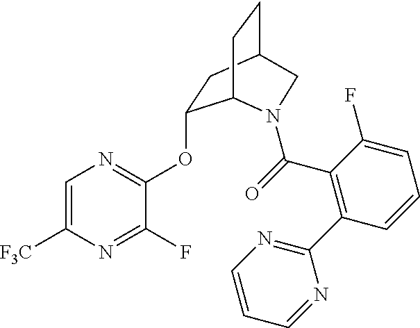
C1=C([F3C])N=C(F)C(OC2CC3CCC2N(C(=O)C2=C(C4=NC=CC=N4)C=CC=C2F)C3)=N1
